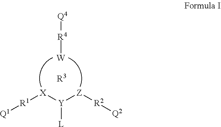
[Y]([L])([X][R1][Q1])[Z][R2][Q2].[W][R4][Q4].[R3]
